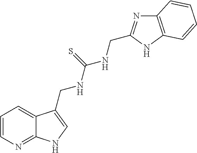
C1=CN=C2C(=C1)C(CNC(=S)NCC1=NC3=C(N1)C=CC=C3)=CN2
